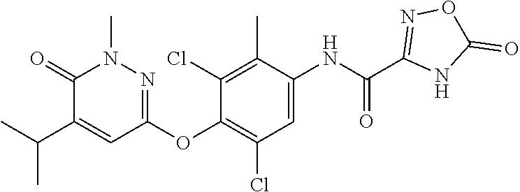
C1=C(NC(C2=NOC(=O)N2)=O)C(C)=C(Cl)C(OC2=NN(C)C(=O)C(C(C)C)=C2)=C1Cl
